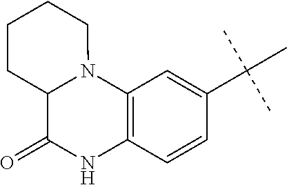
C12C(=O)NC3=C(N1CCCC2)C=C(C(C)(C)C)C=C3
